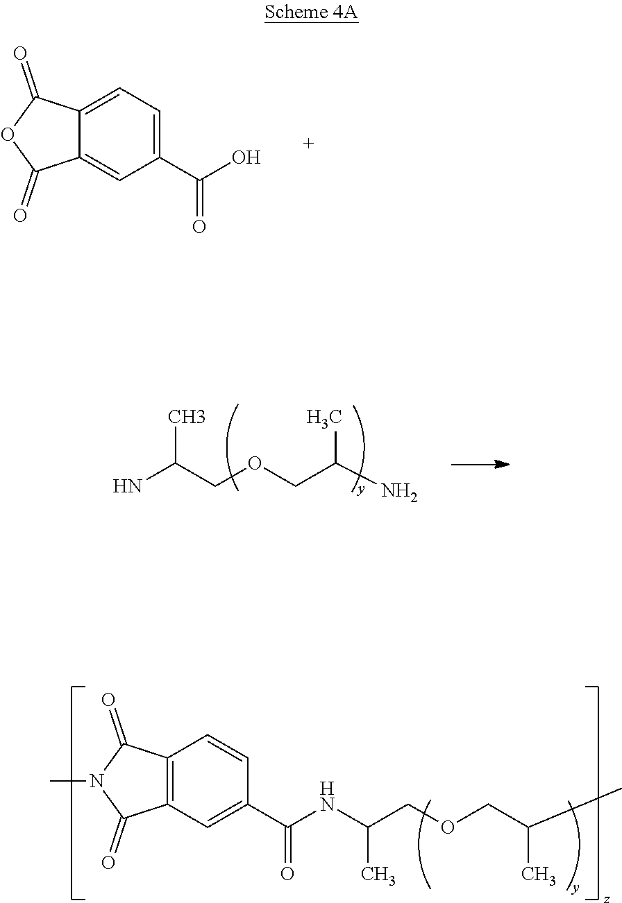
C12=CC=C(C(=O)O)C=C1C(=O)OC2=O.NC(COCC(N)C)C.C12=C(C=C(C(=O)NC(COCC(C)C)C)C=C1)C(=O)N(C)C2=O
